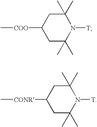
C[COO]C1CC(C)(C)N([T])C(C)(C)C1.C[CONR]C1CC(C)(C)N([T])C(C)(C)C1
